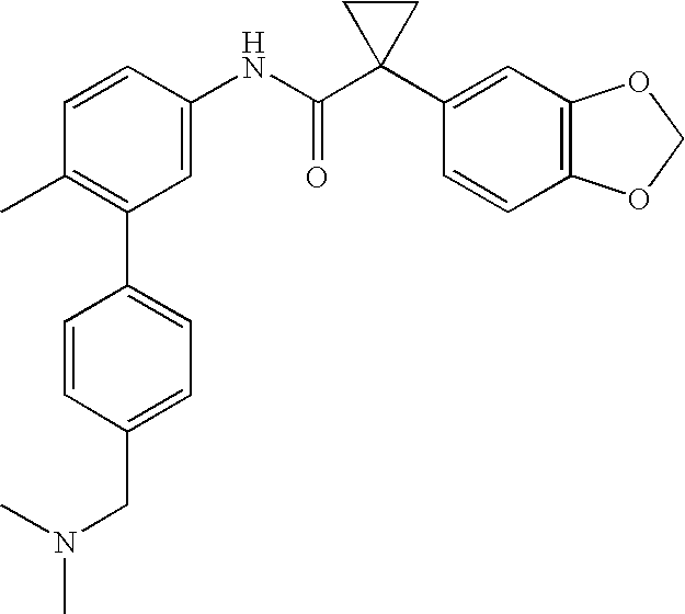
C1(NC(C2(C3=CC4=C(C=C3)OCO4)CC2)=O)=CC(C2=CC=C(CN(C)C)C=C2)=C(C)C=C1
